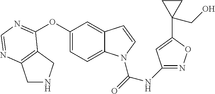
C1NCC2=C1N=CN=C2OC1=CC=C2C(=C1)C=CN2C(=O)NC1=NOC(C2(CO)CC2)=C1
